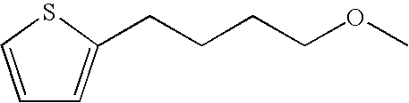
C1=CSC(CCCCOC)=C1
